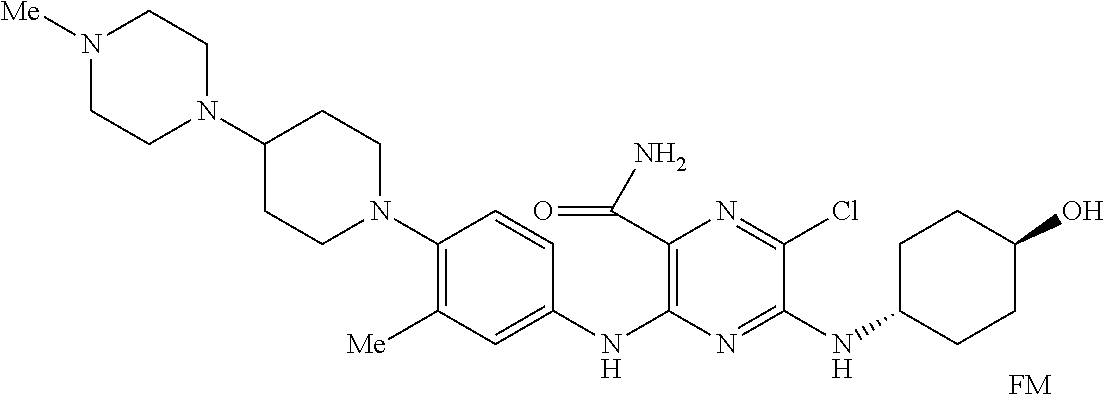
[FM].C1(N2CCN([Me])CC2)CCN(C2=C([Me])C=C(NC3=C(C(=O)N)N=C(Cl)C(NC4CCC(O)CC4)=N3)C=C2)CC1
